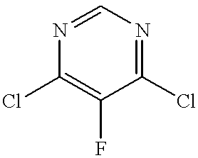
C1(Cl)=NC=NC(Cl)=C1F
